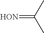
[HON]=C(C)C
